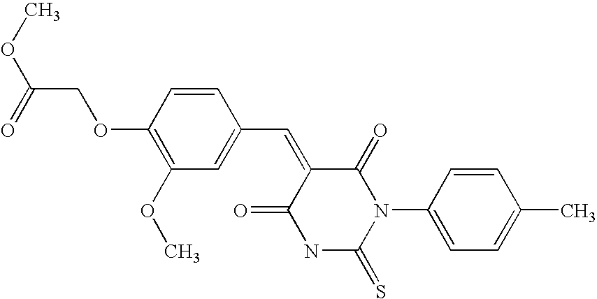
COC(COC1=C(OC)C=C(C=C2C(=O)N(C3=CC=C(C)C=C3)C(=S)NC2=O)C=C1)=O
